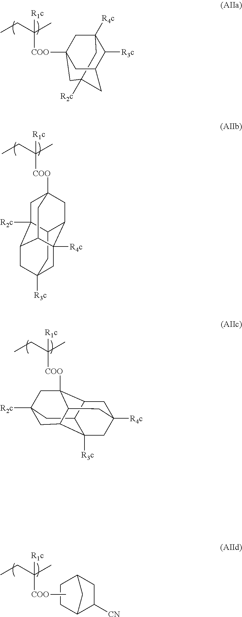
C1C2C([CN])CC(C1)C2.C[COO]C(CC)(C)[R1c].C12([R2c])CC3([R4c])C([R3c])C(C1)CC([COO]C(CC)(C)[R1c])(C3)C2.C12CC3([R3c])CC4C1([R2c])CC1([COO]C(CC)(C)[R1c])CC2C([R4c])(C4C1)C3.C1C2C3([COO]C(CC)(C)[R1c])CC4([R2c])CC5C([R3c])(CC1([R4c])CC35)C2C4
